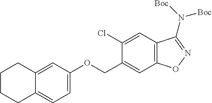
C1=C(OCC2=CC3=C(C=C2Cl)C(N([Boc])[Boc])=NO3)C=C2C(=C1)CCCC2
